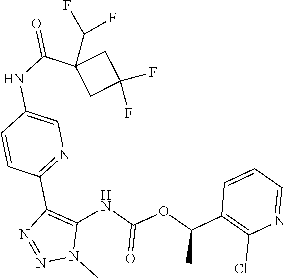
C1=CC=NC(Cl)=C1C(OC(NC1=C(C2=NC=C(NC(C3(C(F)F)CC(F)(F)C3)=O)C=C2)N=NN1C)=O)C
